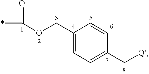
C(OCC1=CC=C(C[Q])C=C1)(*)=O
